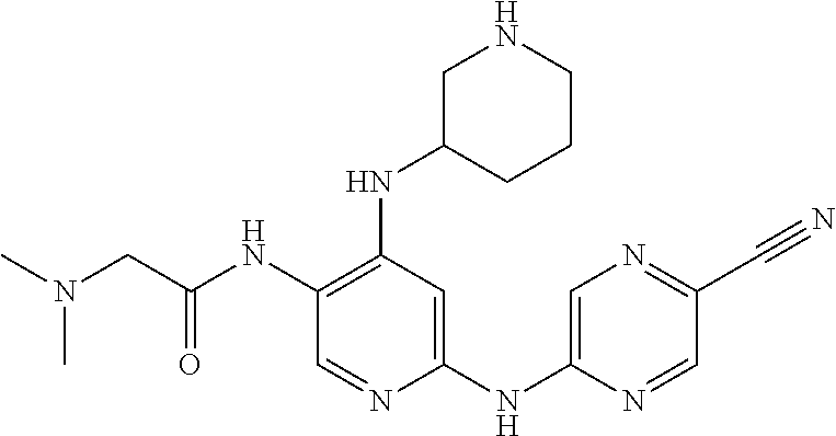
C1(NC(CN(C)C)=O)=C(NC2CCCNC2)C=C(NC2=CN=C(C#N)C=N2)N=C1
